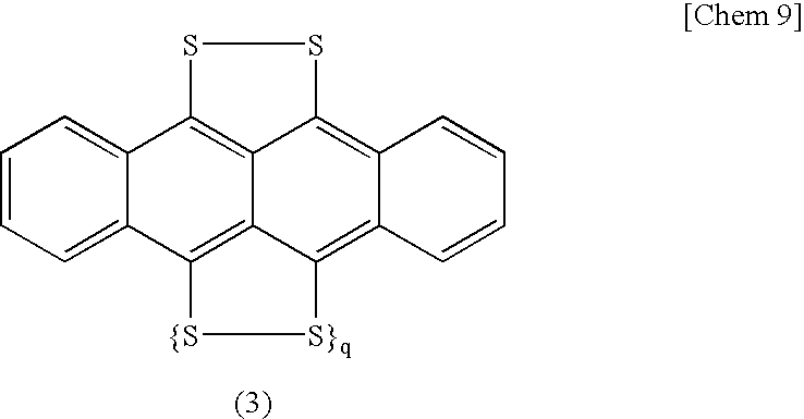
C12=CC=CC=C1C1=C3C4=C2SSC4=C2C(=C3[S}q][{S]1)C=CC=C2
